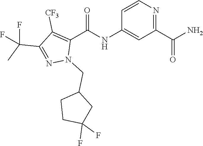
C1=CN=C(C(N)=O)C=C1NC(C1=C([CF3])C(C(C)(F)F)=NN1CC1CCC(F)(F)C1)=O
